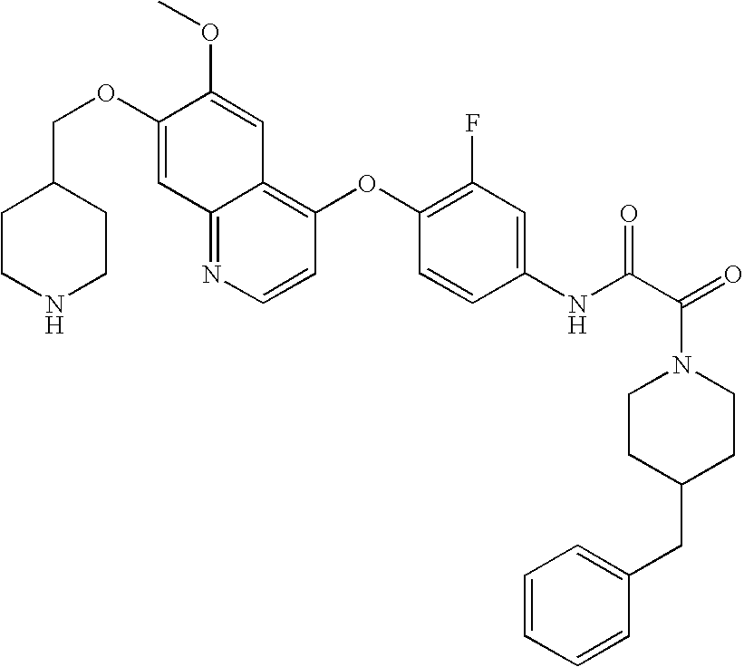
C12=NC=CC(OC3=C(F)C=C(NC(C(N4CCC(CC5=CC=CC=C5)CC4)=O)=O)C=C3)=C1C=C(OC)C(OCC1CCNCC1)=C2
